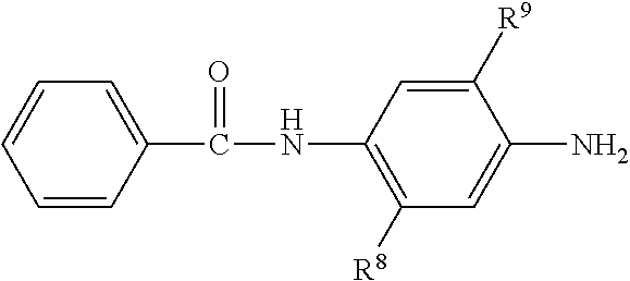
C1=CC(C(NC2=C([R8])C=C(N)C([R9])=C2)=O)=CC=C1
